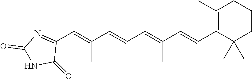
C1(C=C(C=CC=C(C=CC2=C(C)CCCC2(C)C)C)C)=NC(=O)NC1=O
